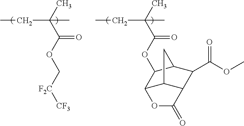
CC(C(OC[F2C][CF3])=O)(C)CC.CC(C(OC1C2C3C(C(C(OC)=O)C1C3)C(=O)O2)=O)(C)CC
